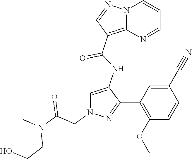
N12C(=C(C(NC3=CN(CC(N(C)CCO)=O)N=C3C3=C(OC)C=CC(C#N)=C3)=O)C=N1)N=CC=C2
